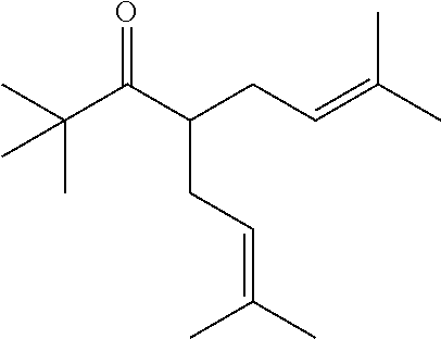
O=C(C(CC=C(C)C)CC=C(C)C)C(C)(C)C
